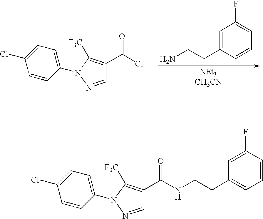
C1=NN(C2=CC=C(Cl)C=C2)C([F3C])=C1C(Cl)=O.C1=C(CCN)C=CC=C1F.C1=NN(C2=CC=C(Cl)C=C2)C([F3C])=C1C(NCCC1=CC=CC(F)=C1)=O
